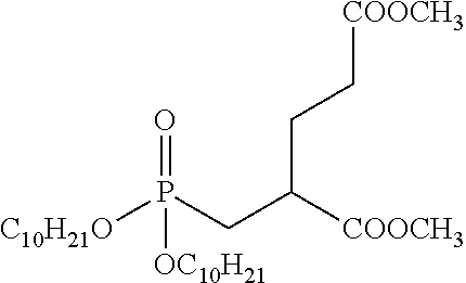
[C10H21O]P(CC([COOCH3])CC[COOCH3])(=O)[OC10H21]
